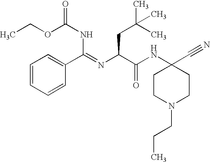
C1=CC=CC(C(NC(OCC)=O)=NC(CC(C)(C)C)C(NC2(C#N)CCN(CCC)CC2)=O)=C1
